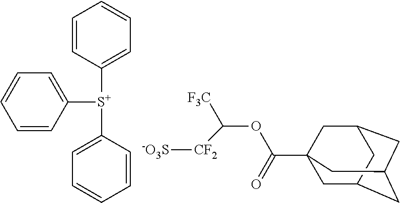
C1=CC=CC([S+](C2=CC=CC=C2)C2=CC=CC=C2)=C1.[-O3S][CF2]C(OC(=O)C12CC3CC(CC(C1)C3)C2)[F3C]
